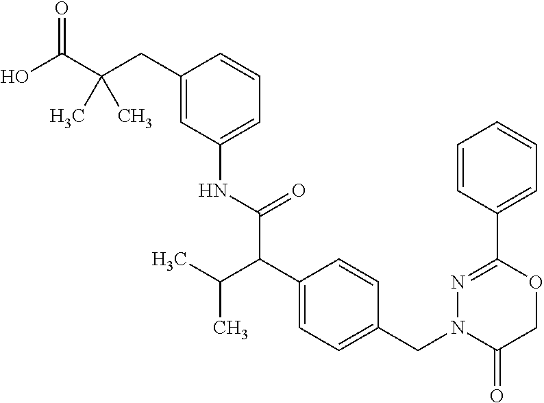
C1(NC(C(C2=CC=C(CN3C(=O)COC(C4=CC=CC=C4)=N3)C=C2)C(C)C)=O)=CC=CC(CC(C(O)=O)(C)C)=C1
